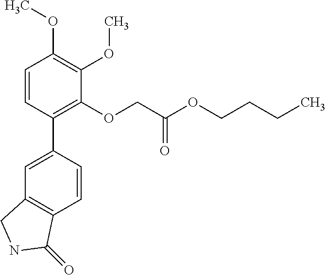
C1=C(C2=C(OCC(OCCCC)=O)C(OC)=C(OC)C=C2)C=CC2=C1CNC2=O
